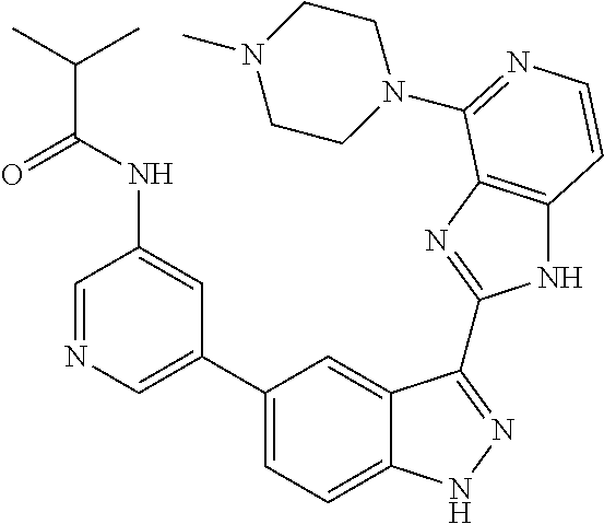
C1(C2=CN=CC(NC(=O)C(C)C)=C2)=CC=C2C(=C1)C(C1=NC3=C(N1)C=CN=C3N1CCN(C)CC1)=NN2
